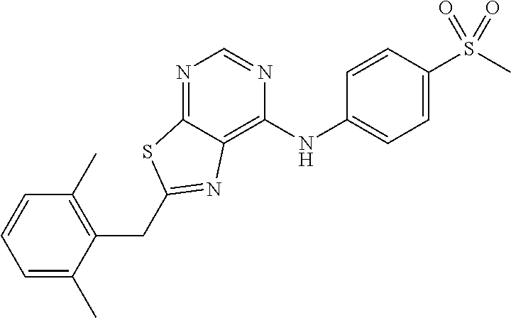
C1=C(C)C(CC2=NC3=C(NC4=CC=C(S(C)(=O)=O)C=C4)N=CN=C3S2)=C(C)C=C1
